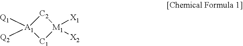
[C2]1[A1]([Q1])([Q2])[C1][M1]1([X2])[X1]
